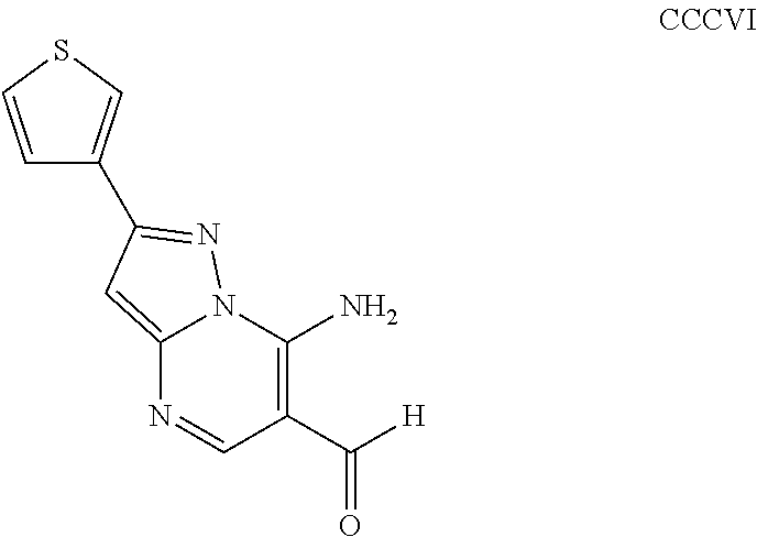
C12=CC(C3=CSC=C3)=NN1C(N)=C(C([H])=O)C=N2
